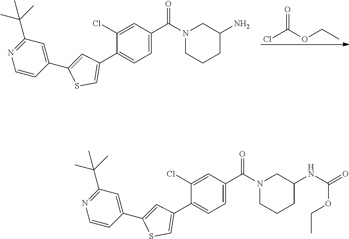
ClC(OCC)=O.C1(C2=CC(C3=CC=C(C(N4CCCC(N)C4)=O)C=C3Cl)=CS2)=CC(C(C)(C)C)=NC=C1.C1(C2=CC(C3=CC=C(C(=O)N4CCCC(NC(OCC)=O)C4)C=C3Cl)=CS2)=CC(C(C)(C)C)=NC=C1
